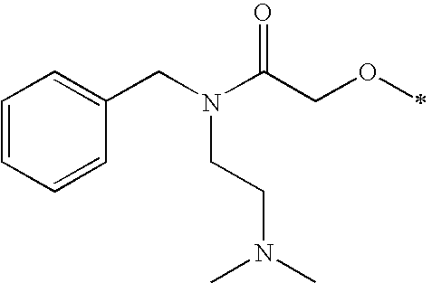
C1=CC=CC(CN(C(COC)=O)CCN(C)C)=C1
